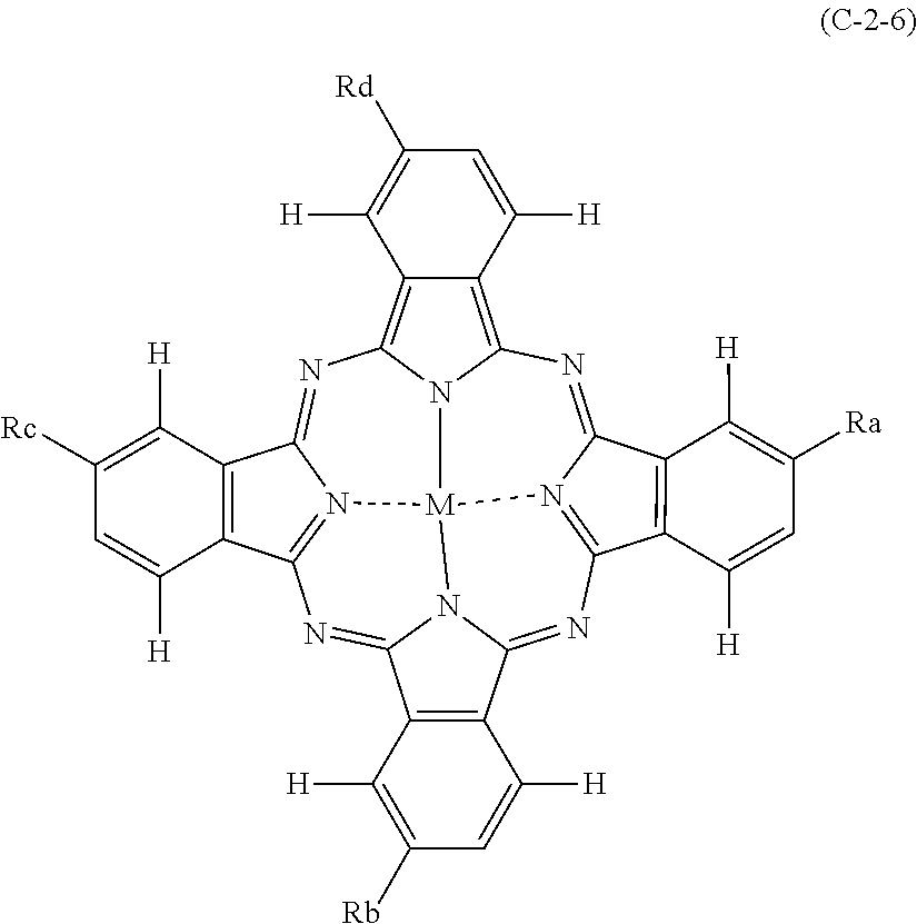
N1=C2N3=C(C4=C2C([H])=C([Ra])C=C4[H])N=C2N4C(=NC5=N6C(=NC7=C8C(=C1N7[M]346)C([H])=CC([Rd])=C8[H])C1=C5C([H])=CC([Rc])=C1[H])C1=C2C([H])=CC([Rb])=C1[H]
